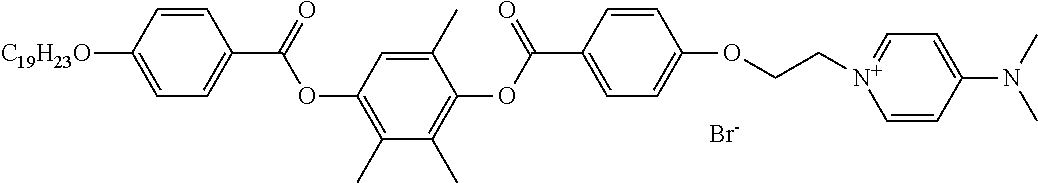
C1=CC([C19H23O])=CC=C1C(=O)OC1=C(C)C(C)=C(OC(C2=CC=C(OCC[N+]3=CC=C(N(C)C)C=C3)C=C2)=O)C(C)=C1.[Br-]
